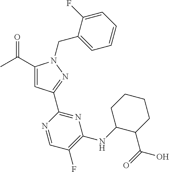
C(C1=CC(C2=NC(NC3C(C(=O)O)CCCC3)=C(F)C=N2)=NN1CC1=CC=CC=C1F)(C)=O
